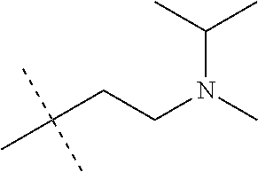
C(C(C)(C)C)CN(C)C(C)C
